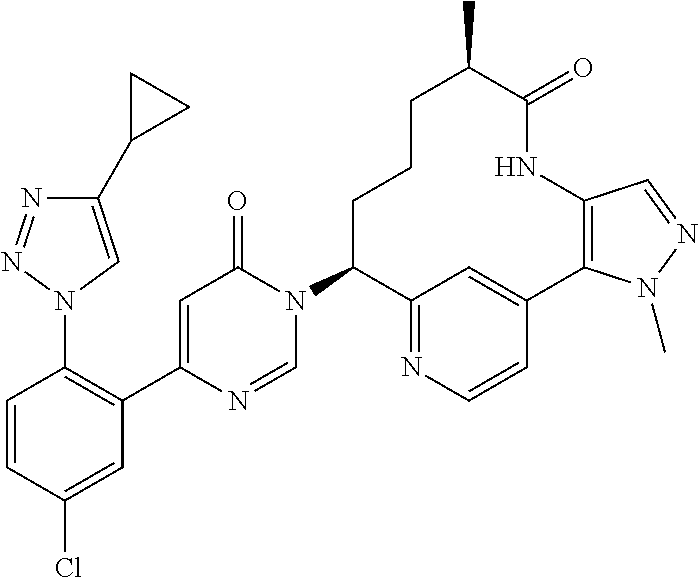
C1(N2C=NC(C3=C(N4C=C(C5CC5)N=N4)C=CC(Cl)=C3)=CC2=O)C2=NC=CC(=C2)C2=C(NC(=O)C(C)CCC1)C=NN2C
